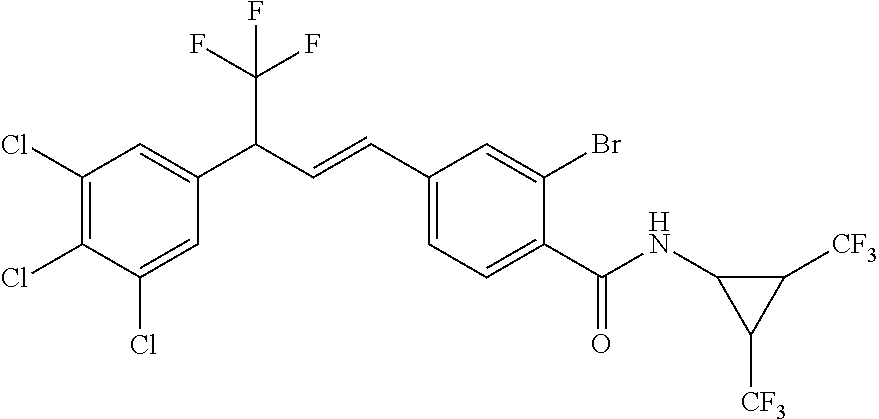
C1(Cl)=CC(C(C=CC2=CC=C(C(NC3C([CF3])C3[CF3])=O)C(Br)=C2)C(F)(F)F)=CC(Cl)=C1Cl
